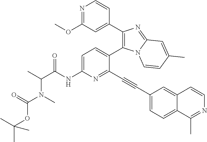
C1=C(NC(C(C)N(C(OC(C)(C)C)=O)C)=O)N=C(C#CC2=CC=C3C(=C2)C=CN=C3C)C(C2=C(C3=CC(OC)=NC=C3)N=C3N2C=CC(C)=C3)=C1
